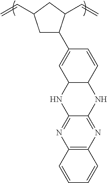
N1C2=NC3=C(N=C2NC2C1C=C(C1C(C=C)CC(C=C)C1)C=C2)C=CC=C3
